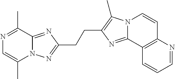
C(C1=C(C)N2C(=N1)C1=C(C=C2)N=CC=C1)CC1=NN2C(C)=CN=C(C)C2=N1
